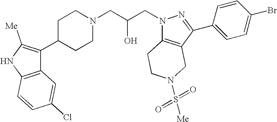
C1C(C2=C([Me])NC3=C2C=C(Cl)C=C3)CCN(CC(CN2C3=C(C(C4=CC=C(Br)C=C4)=N2)CN(S(=O)(=O)[Me])CC3)O)C1
